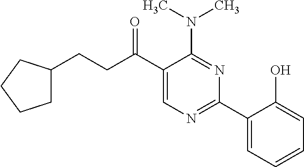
C(CC(C1=CN=C(C2=CC=CC=C2O)N=C1N(C)C)=O)C1CCCC1
